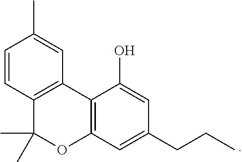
C1=CC2=C(C=C1C)C1=C(OC2(C)C)C=C(CCC)C=C1O
